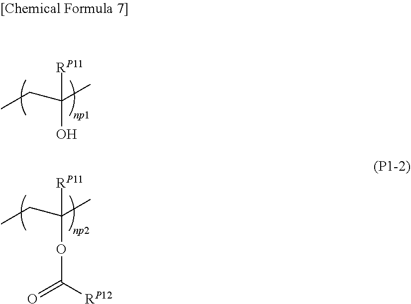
C(CC)(C)([RP11])O.C(CC)(C)([RP11])OC(=O)[RP12]
